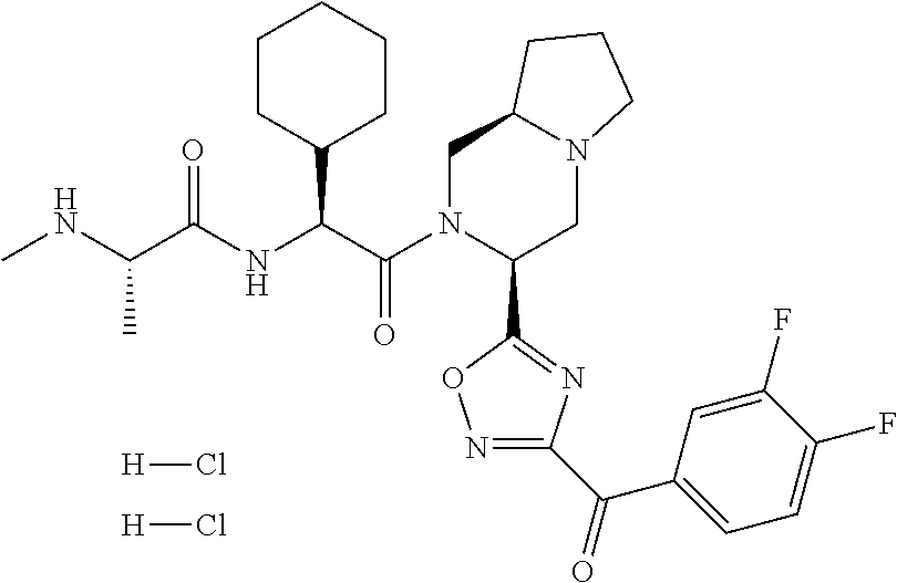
C1N(C(C(NC(C(NC)C)=O)C2CCCCC2)=O)C(C2=NC(C(C3=CC=C(F)C(F)=C3)=O)=NO2)CN2C1CCC2.[H]Cl.[H]Cl
